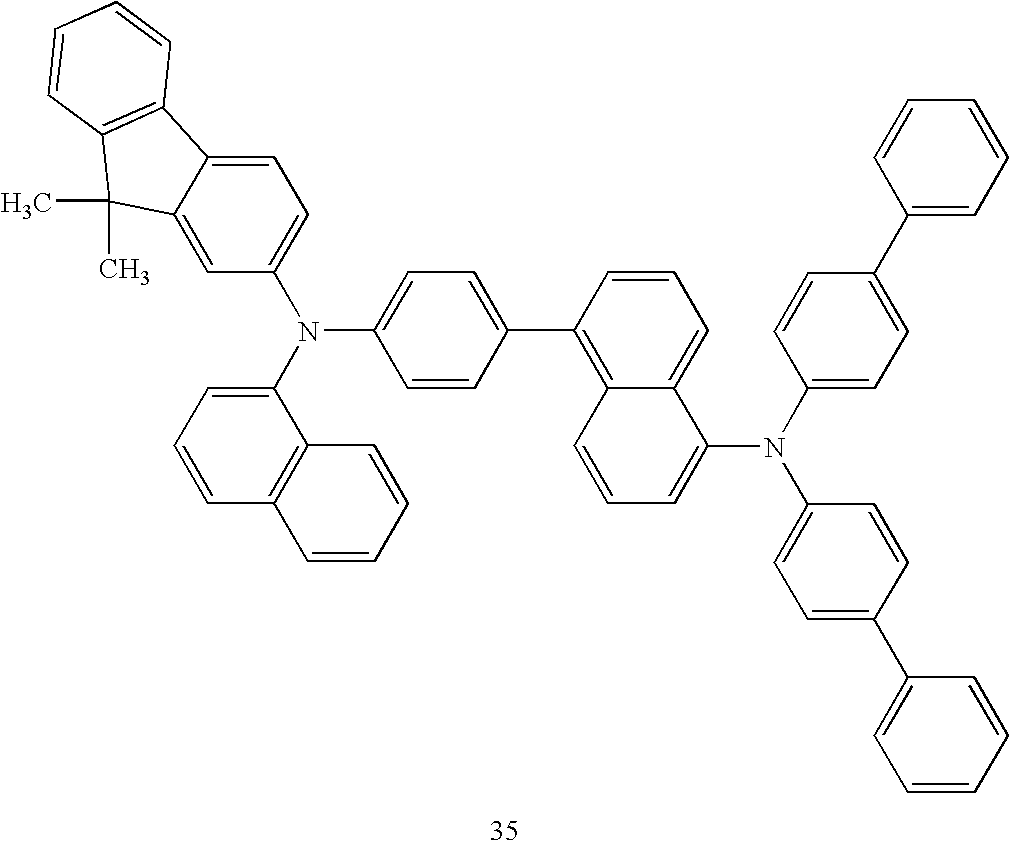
C1(N(C2=CC=C(C3=C4C(=CC=C3)C(N(C3=CC=C(C5=CC=CC=C5)C=C3)C3=CC=C(C5=CC=CC=C5)C=C3)=CC=C4)C=C2)C2=CC=C3C(=C2)C(C)(C)C2=C3C=CC=C2)=CC=CC2=C1C=CC=C2
